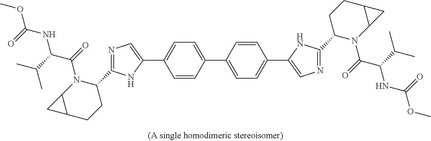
C1=CC(C2=CC=C(C3=CN=C(C4N(C(=O)C(C(C)C)NC(OC)=O)C5C(CC4)C5)N3)C=C2)=CC=C1C1=CN=C(C2N(C(=O)C(C(C)C)NC(OC)=O)C3C(CC2)C3)N1
